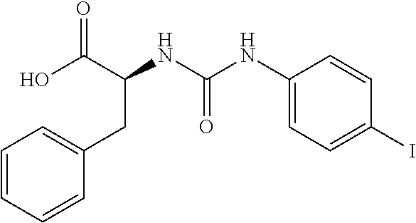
C1(CC(NC(=O)NC2=CC=C(I)C=C2)C(O)=O)=CC=CC=C1
